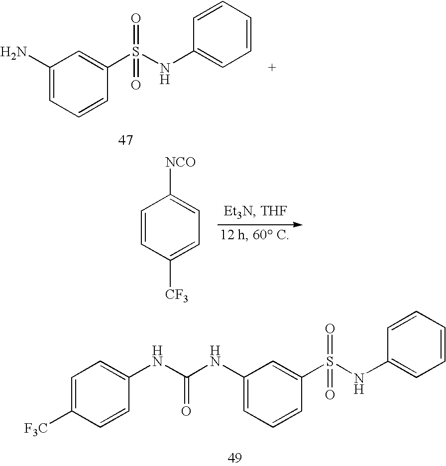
C1(N)=CC=CC(S(NC2=CC=CC=C2)(=O)=O)=C1.C1=CC([CF3])=CC=C1[NCO].C1=C([F3C])C=CC(NC(NC2=CC=CC(S(NC3=CC=CC=C3)(=O)=O)=C2)=O)=C1
